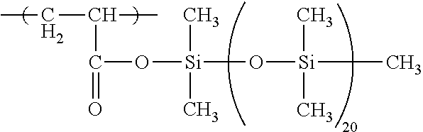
CCC(C(O[Si](C)(C)O[Si](C)(C)C)=O)C
